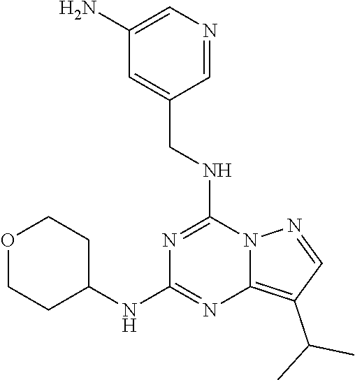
C1(N)=CN=CC(CNC2=NC(NC3CCOCC3)=NC3=C(C(C)C)C=NN23)=C1
